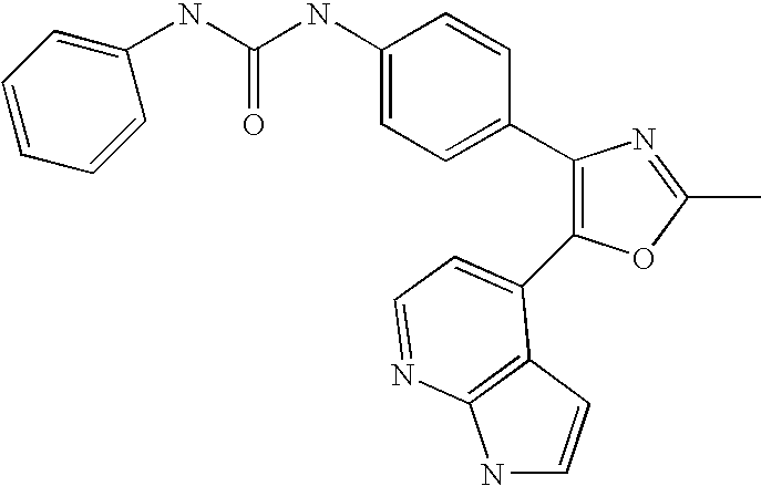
C(NC1=CC=C(C2=C(C3=CC=NC4=C3C=CN4)OC(C)=N2)C=C1)(=O)NC1=CC=CC=C1
